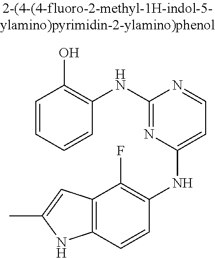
C12=C(C=CC(NC3=CC=NC(NC4=C(O)C=CC=C4)=N3)=C1F)NC(C)=C2
